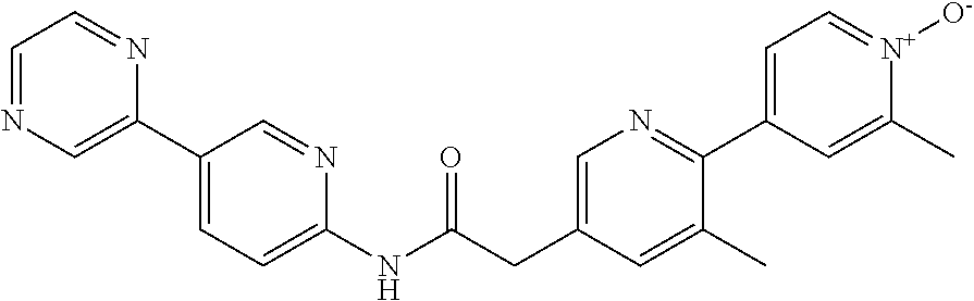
C1=NC=C(C2=CC=C(NC(CC3=CN=C(C4=CC=[N+]([O-])C(C)=C4)C(C)=C3)=O)N=C2)N=C1
